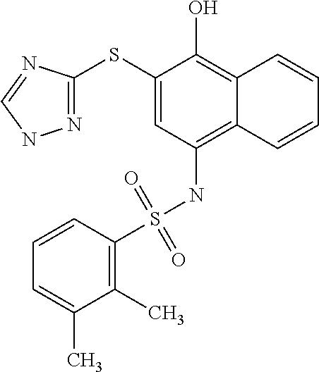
N1=C(SC2=CC(NS(C3=C(C)C(C)=CC=C3)(=O)=O)=C3C(=C2O)C=CC=C3)N=CN1
